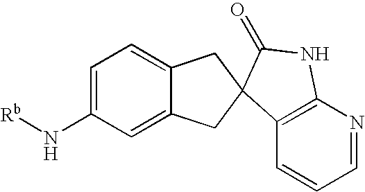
C1=C(N[Rb])C=C2C(=C1)CC1(C2)C2=C(N=CC=C2)NC1=O
